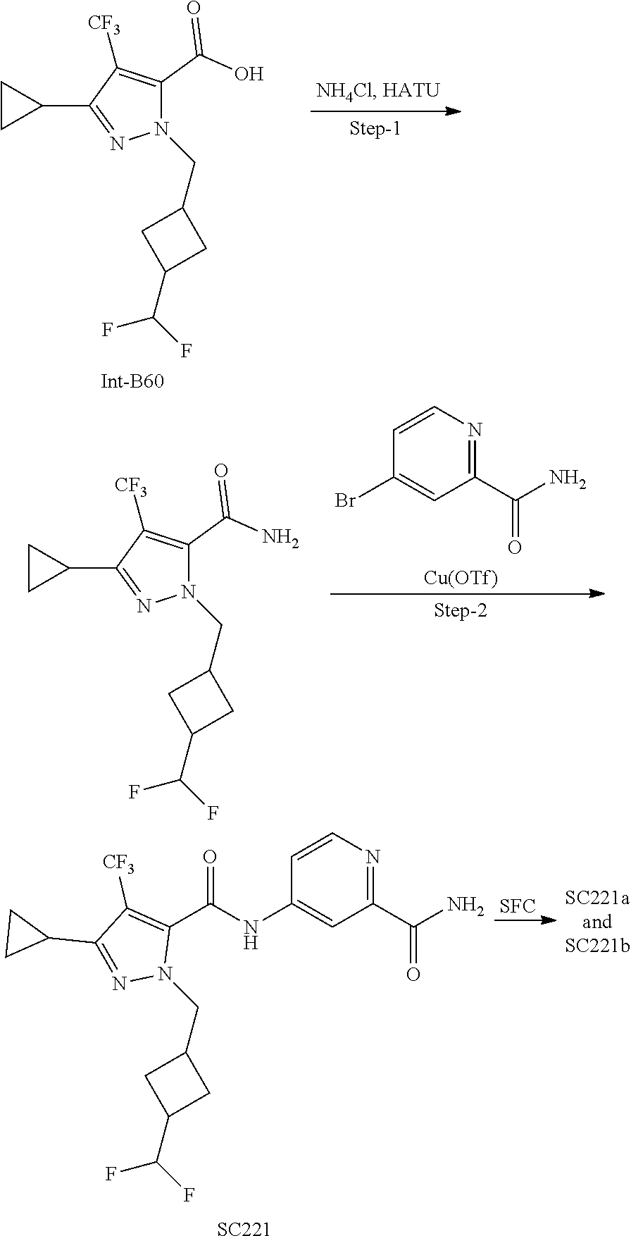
N1(CC2CC(C(F)F)C2)C(C(O)=O)=C([CF3])C(C2CC2)=N1.N1(CC2CC(C(F)F)C2)C(C(N)=O)=C([CF3])C(C2CC2)=N1.[Cu(OTf)].C1(C(=O)N)=NC=CC(Br)=C1.N1(CC2CC(C(F)F)C2)C(C(=O)NC2=CC(C(=O)N)=NC=C2)=C([CF3])C(C2CC2)=N1.[SC221].[SFC]
